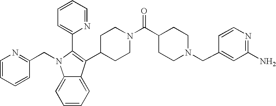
C1=CC=C2C(=C1)N(CC1=NC=CC=C1)C(C1=CC=CC=N1)=C2C1CCN(C(C2CCN(CC3=CC(N)=NC=C3)CC2)=O)CC1
